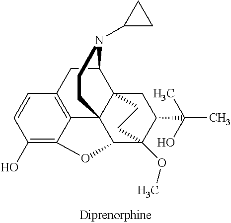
C1(O)=C2C3=C(C=C1)CC1C45C3(C(C(OC)(C(C(C)(O)C)C4)CC5)O2)CCN1C1CC1
